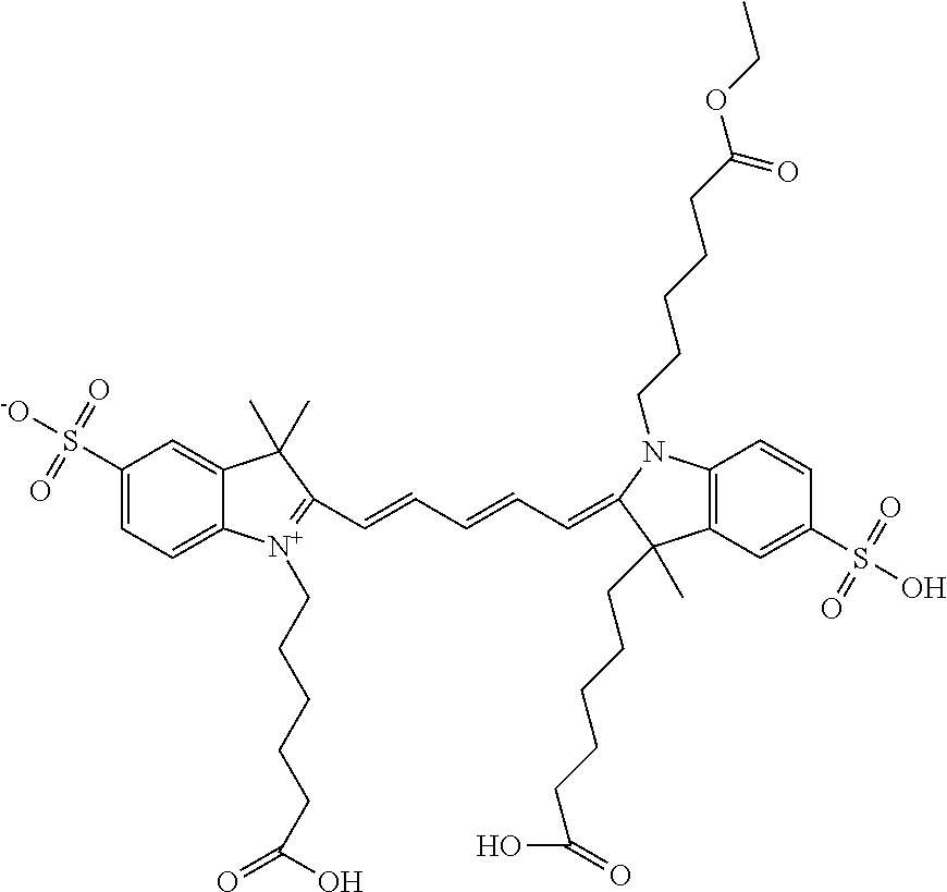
C1(S([-O])(=O)=O)=CC=C2C(=C1)C(C)(C)C(C=CC=CC=C1C(C)(CCCCCC(O)=O)C3=C(C=CC(S(O)(=O)=O)=C3)N1CCCCCC(OCC)=O)=[N+]2CCCCCC(=O)O
